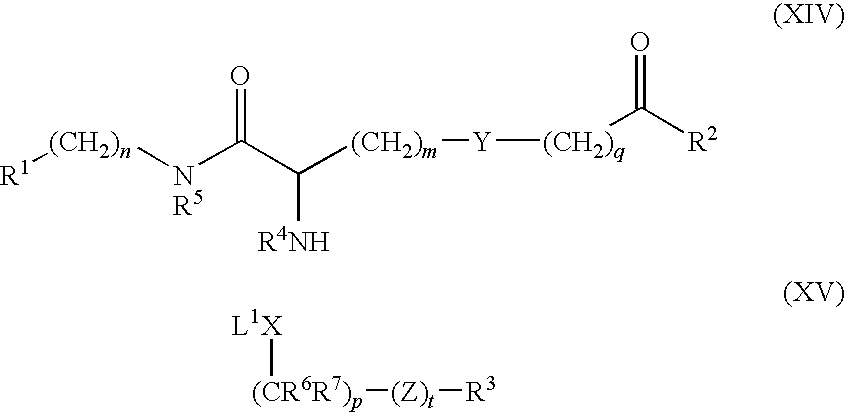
[(CR6R7)p]([(Z)t][R3])[L1X].[(CH2)n]([NR5]C(=O)C([(CH2)m][Y][(CH2)q]C([R2])=O)[R4NH])[R1]
